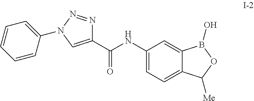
C1(C(NC2=CC=C3C(=C2)B(O)OC3[Me])=O)=CN(C2=CC=CC=C2)N=N1
